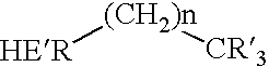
[(CH2)n]([HER])[CR3]
